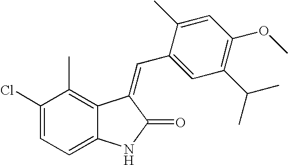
C1(Cl)=CC=C2C(=C1C)C(=CC1=CC(C(C)C)=C(OC)C=C1C)C(=O)N2
